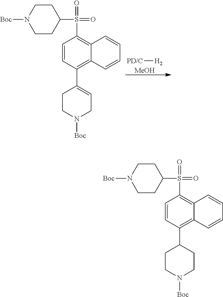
[PD/C][H2].[MeOH].N1([Boc])CCC(C2=C3C(=C(S(C4CCN([Boc])CC4)(=O)=O)C=C2)C=CC=C3)=CC1.N1([Boc])CCC(C2=C3C(=C(S(C4CCN([Boc])CC4)(=O)=O)C=C2)C=CC=C3)CC1
